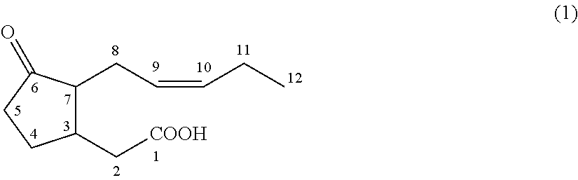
C1(C[COOH])C(CC=CCC)C(=O)CC1
